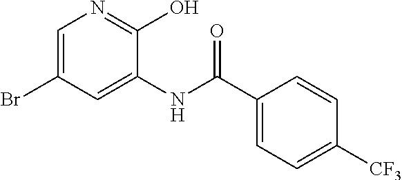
C1=C(Br)C=C(NC(C2=CC=C([CF3])C=C2)=O)C(O)=N1
